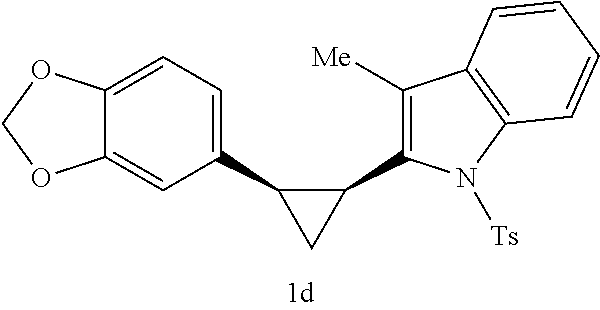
C1(C2CC2C2=C([Me])C3=C(N2[Ts])C=CC=C3)=CC=C2C(=C1)OCO2
